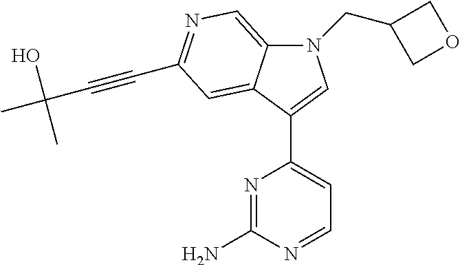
N1(CC2COC2)C2=CN=C(C#CC(O)(C)C)C=C2C(C2=CC=NC(N)=N2)=C1
